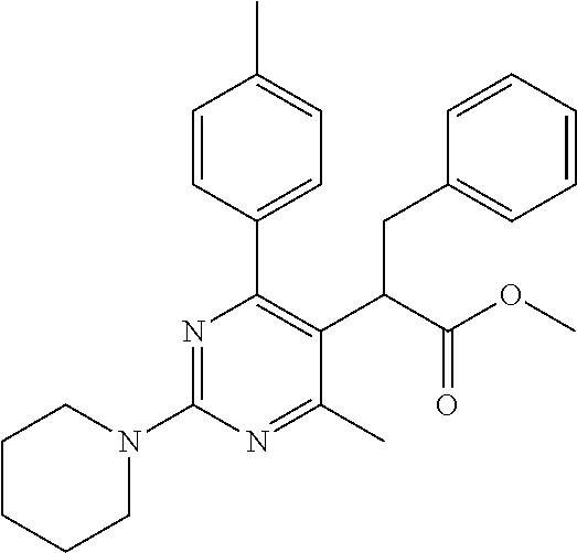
C1CCCN(C2=NC(C3=CC=C(C)C=C3)=C(C(C(OC)=O)CC3=CC=CC=C3)C(C)=N2)C1
